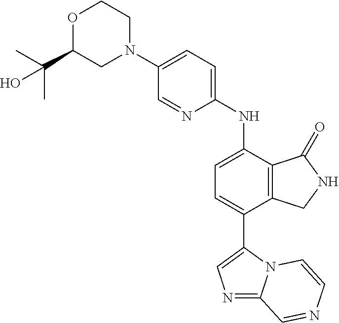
C1(N2CCOC(C(C)(C)O)C2)=CC=C(NC2=CC=C(C3=CN=C4N3C=CN=C4)C3=C2C(=O)NC3)N=C1
